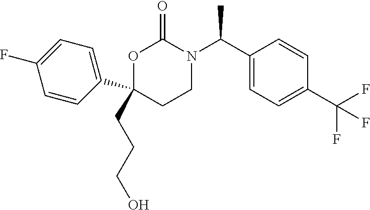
C1(CCCO)(C2=CC=C(F)C=C2)CCN(C(C2=CC=C(C(F)(F)F)C=C2)C)C(=O)O1
